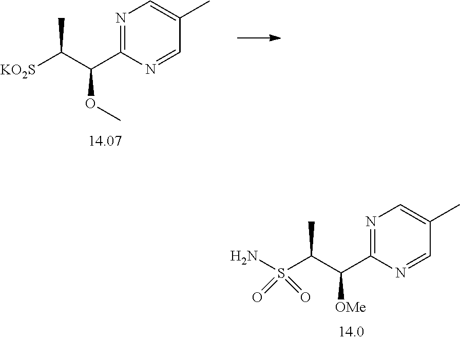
N1=C(C(C([KO2S])C)OC)N=CC(C)=C1.N1=C(C(C(S(N)(=O)=O)C)[OMe])N=CC(C)=C1
